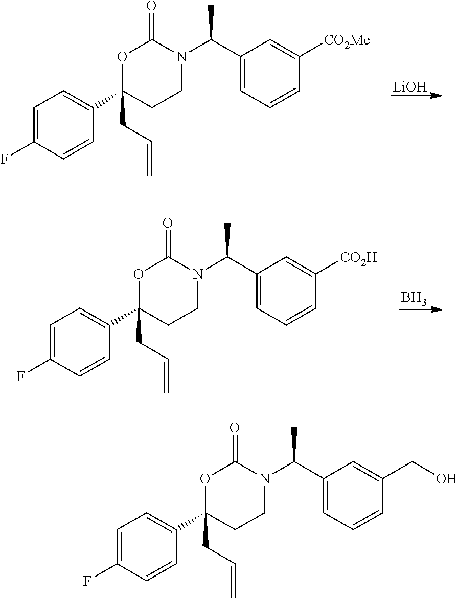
C1=C(F)C=CC(C2(CC=C)CCN(C(C3=CC=CC([CO2Me])=C3)C)C(=O)O2)=C1.[LiOH].C1=C(F)C=CC(C2(CC=C)CCN(C(C3=CC=CC([CO2H])=C3)C)C(=O)O2)=C1.B.C1=C(F)C=CC(C2(CC=C)CCN(C(C3=CC=CC(CO)=C3)C)C(=O)O2)=C1
